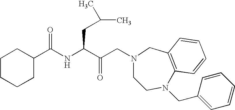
C1(C(NC(C(CN2CCN(CC3=CC=CC=C3)C3=C(C2)C=CC=C3)=O)CC(C)C)=O)CCCCC1
